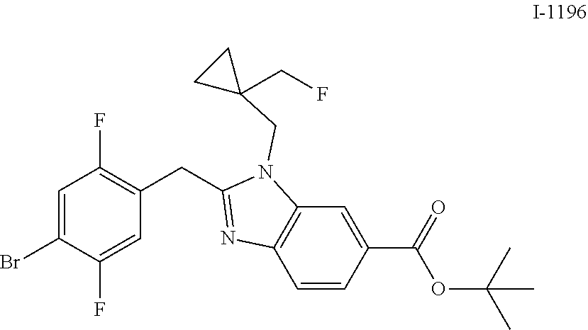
C1=C(Br)C(F)=CC(CC2=NC3=C(N2CC2(CF)CC2)C=C(C(OC(C)(C)C)=O)C=C3)=C1F
